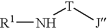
[R1]N[T][J]
